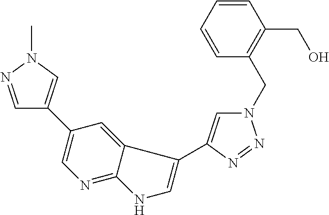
C1=NN(C)C=C1C1=CN=C2C(=C1)C(C1=CN(CC3=C(CO)C=CC=C3)N=N1)=CN2
